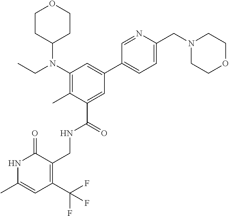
C1(N(CC)C2CCOCC2)=C(C)C(C(=O)NCC2=C(C(F)(F)F)C=C(C)NC2=O)=CC(C2=CC=C(CN3CCOCC3)N=C2)=C1
